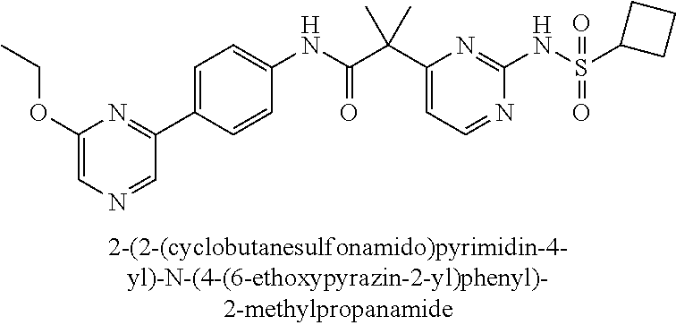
C1(NC(=O)C(C2=CC=NC(NS(=O)(=O)C3CCC3)=N2)(C)C)=CC=C(C2=NC(OCC)=CN=C2)C=C1
